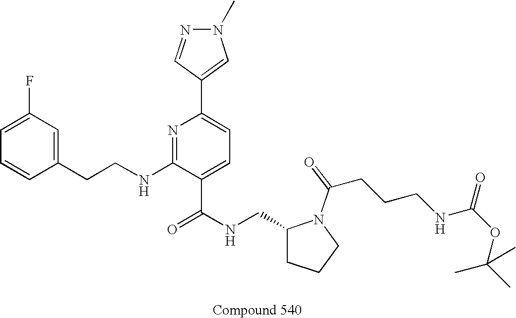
C1=CC(CCNC2=NC(C3=CN(C)N=C3)=CC=C2C(NCC2CCCN2C(=O)CCCNC(OC(C)(C)C)=O)=O)=CC(F)=C1
